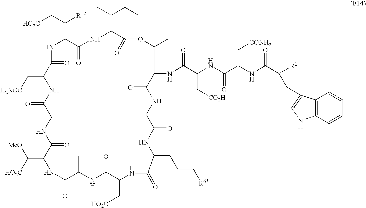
[HO2C]CC(C1NC(=O)C(C[H2NOC])NC(=O)CNC(=O)C(C([HO2C])[MeO])NC(=O)C(C)NC(=O)C(C[HO2C])NC(=O)C(CCC[R6*])NC(=O)CNC(=O)C(NC(C(C[CO2H])NC(C(NC(C([R1])CC2=CNC3=C2C=CC=C3)=O)C[CONH2])=O)=O)C(C)OC(=O)C(C(C)CC)NC1=O)[R12]
